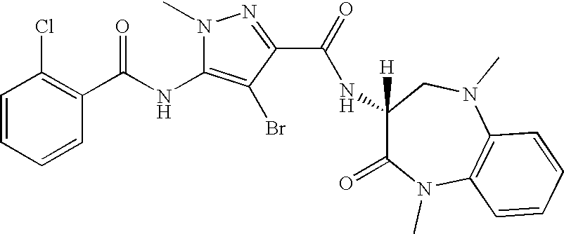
C1=CC=CC(C(NC2=C(Br)C(C(=O)NC3([H])C(=O)N(C)C4=C(N(C)C3)C=CC=C4)=NN2C)=O)=C1Cl
